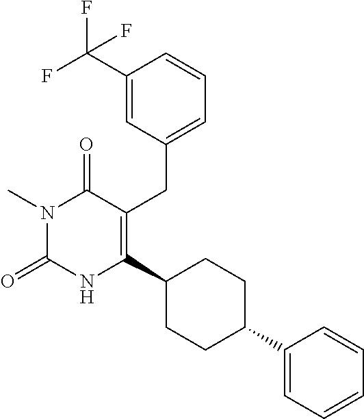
C1(C(F)(F)F)=CC(CC2=C(C3CCC(C4=CC=CC=C4)CC3)NC(=O)N(C)C2=O)=CC=C1
